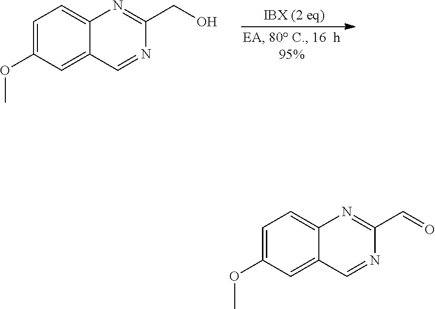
C1=C(OC)C=C2C(=C1)N=C(CO)N=C2.C1=C(OC)C=C2C(=C1)N=C(C=O)N=C2
